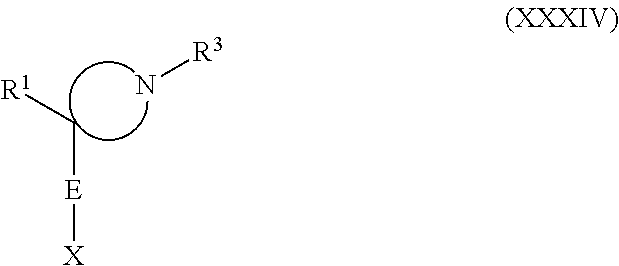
[R1]C[E][X].N[R3]
